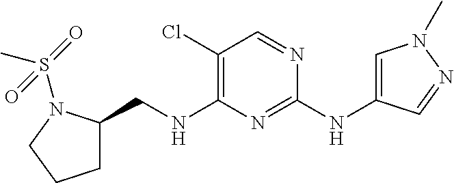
C1(Cl)=C(NCC2CCCN2S(=O)(C)=O)N=C(NC2=CN(C)N=C2)N=C1
